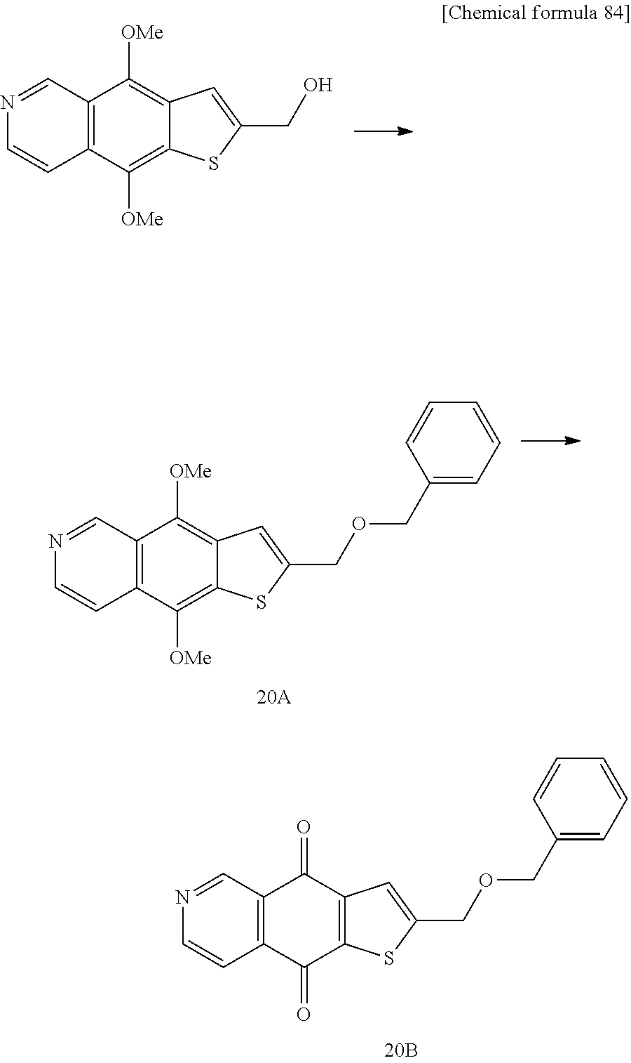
N1=CC2=C(C=C1)C([OMe])=C1C(=C2[OMe])C=C(CO)S1.N1=CC2=C(C=C1)C([OMe])=C1C(=C2[OMe])C=C(COCC2=CC=CC=C2)S1.N1=CC2=C(C=C1)C(=O)C1=C(C2=O)C=C(COCC2=CC=CC=C2)S1
